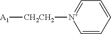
C1=CC=CC=[N+]1[CH2CH2][A1]
